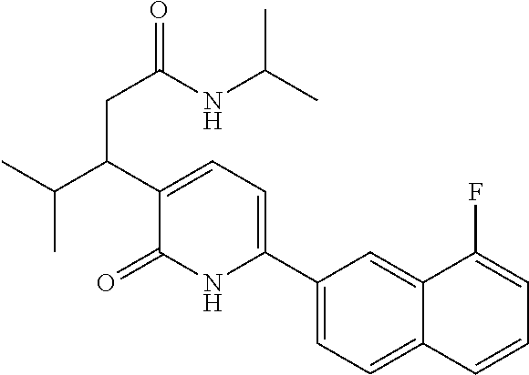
O=C1C(C(CC(NC(C)C)=O)C(C)C)=CC=C(C2=CC=C3C(=C2)C(F)=CC=C3)N1
